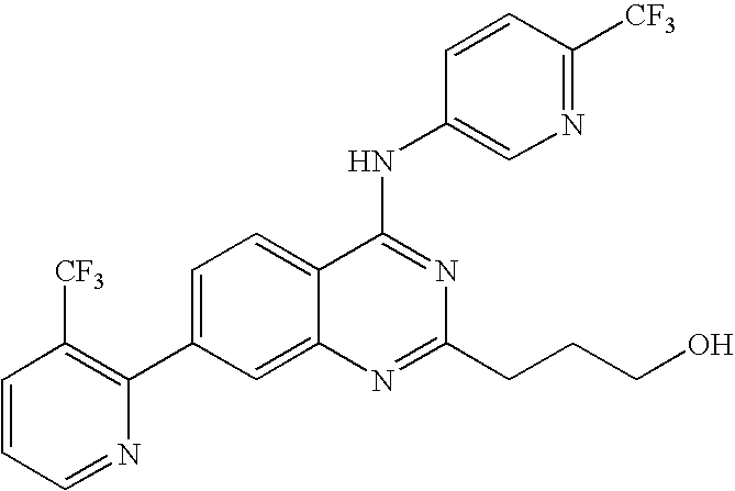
C1=CC=NC(C2=CC=C3C(=C2)N=C(CCCO)N=C3NC2=CN=C([CF3])C=C2)=C1[CF3]
